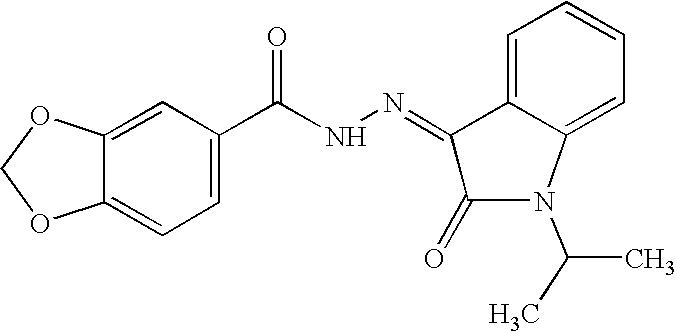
C1=C2C(=CC=C1C(NN=C1C3=CC=CC=C3N(C(C)C)C1=O)=O)OCO2
